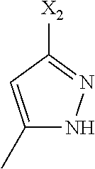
C1(C)=CC([X2])=NN1
